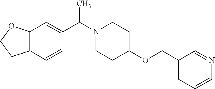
N1(C(C2=CC3=C(C=C2)CCO3)C)CCC(OCC2=CC=CN=C2)CC1
